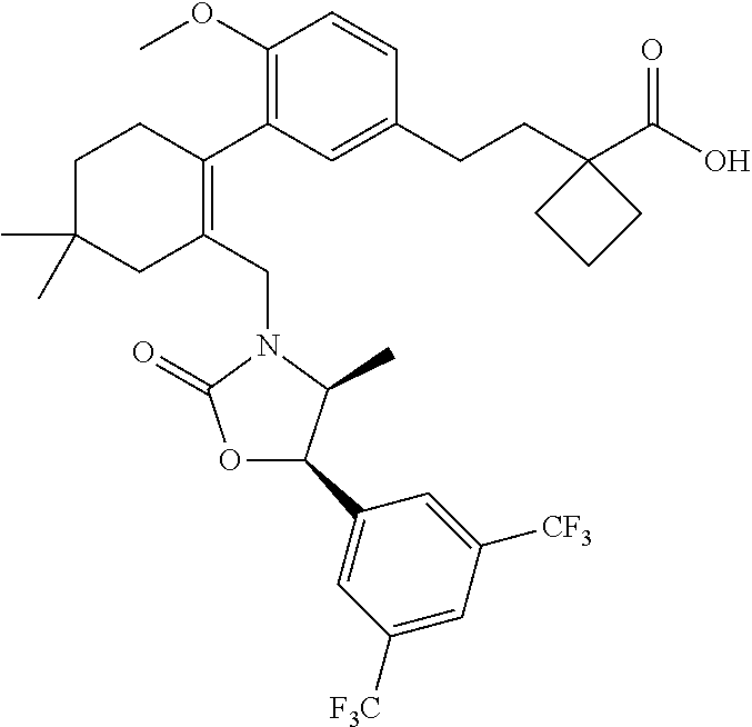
C1(OC)=C(C2=C(CN3C(=O)OC(C4=CC([F3C])=CC([CF3])=C4)C3C)CC(C)(C)CC2)C=C(CCC2(C(O)=O)CCC2)C=C1
